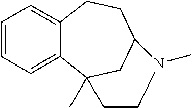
C1=CC=C2C(=C1)CCC1CC2(C)CCN1C
